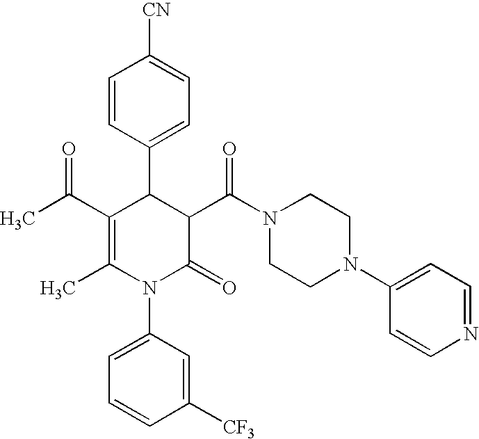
C1=CC(C2C(C(C)=O)=C(C)N(C3=CC=CC([CF3])=C3)C(=O)C2C(N2CCN(C3=CC=NC=C3)CC2)=O)=CC=C1[CN]
